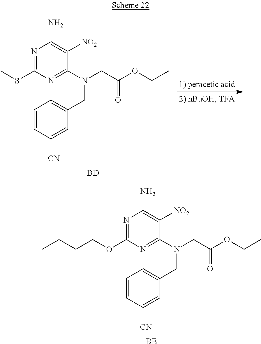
[BD].C(C(OCC)=O)N(CC1=CC=CC([CN])=C1)C1=NC(SC)=NC(N)=C1[NO2].[BE].C(C(OCC)=O)N(CC1=CC=CC([CN])=C1)C1=NC(OCCCC)=NC(N)=C1[NO2]
